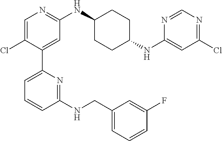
C1=C(Cl)C(C2=CC=CC(NCC3=CC=CC(F)=C3)=N2)=CC(NC2CCC(NC3=CC(Cl)=NC=N3)CC2)=N1
